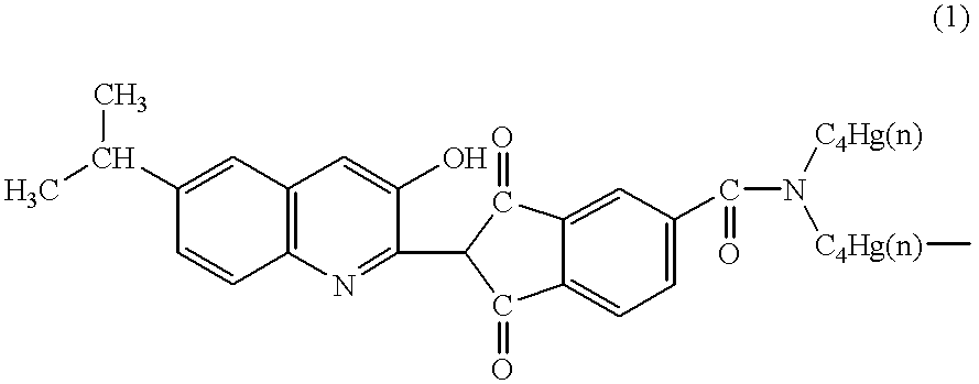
C1=CC2=C(C=C1C(C)C)C=C(O)C(C1C(=O)C3=CC(C(=O)N([C4Hg(n)])[C4Hg(n)]C)=CC=C3C1=O)=N2
